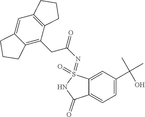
C1=C(C(C)(C)O)C=C2C(=C1)C(=O)NS2(=O)=NC(=O)CC1=C2C(=CC3=C1CCC3)CCC2
